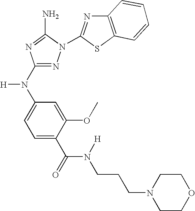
N1=C(N(C2=CC=C(C(=O)N(CCCN3CCOCC3)[H])C(OC)=C2)[H])N=C(N)N1C1=NC2=C(S1)C=CC=C2
